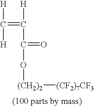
[H]C([H])=C([H])C(=O)O[(CH2)2][(CF2)7CF3]
